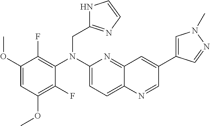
C1(F)=C(OC)C=C(OC)C(F)=C1N(C1=CC=C2C(=N1)C=C(C1=CN(C)N=C1)C=N2)CC1=NC=CN1
